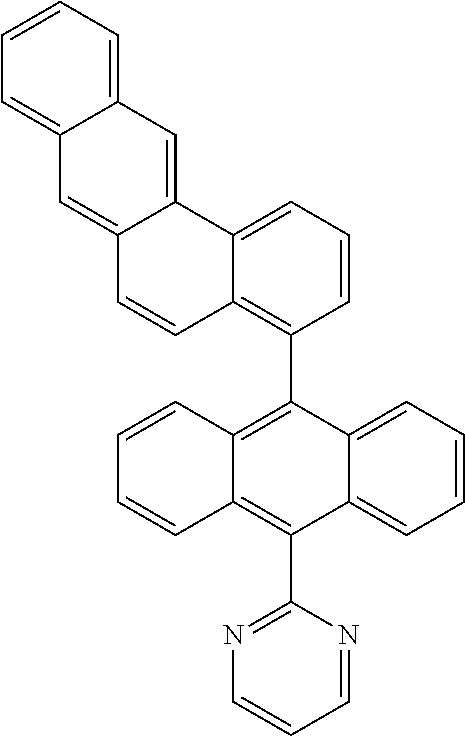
C1=CC=C2C(=C1)C=C1C(=C2)C=CC2=C(C3=C4C(=C(C5=NC=CC=N5)C5=CC=CC=C35)C=CC=C4)C=CC=C12
